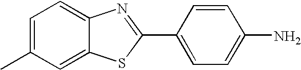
C1=C(C)C=C2C(=C1)N=C(C1=CC=C(N)C=C1)S2
